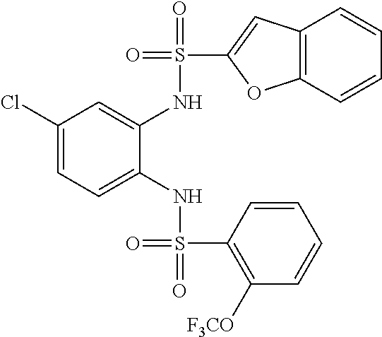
C1(Cl)=CC=C(NS(=O)(=O)C2=C([F3CO])C=CC=C2)C(NS(=O)(C2=CC3=C(O2)C=CC=C3)=O)=C1
